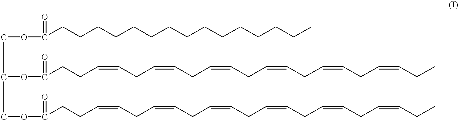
C(OC(CCCCCCCCCCCCCCC)=O)C(OC(CCC=CCC=CCC=CCC=CCC=CCC=CCC)=O)COC(CCC=CCC=CCC=CCC=CCC=CCC=CCC)=O
